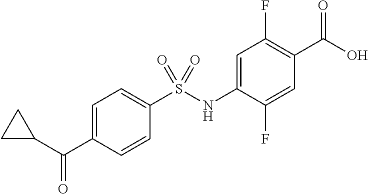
C1=C(NS(C2=CC=C(C(C3CC3)=O)C=C2)(=O)=O)C(F)=CC(C(O)=O)=C1F
